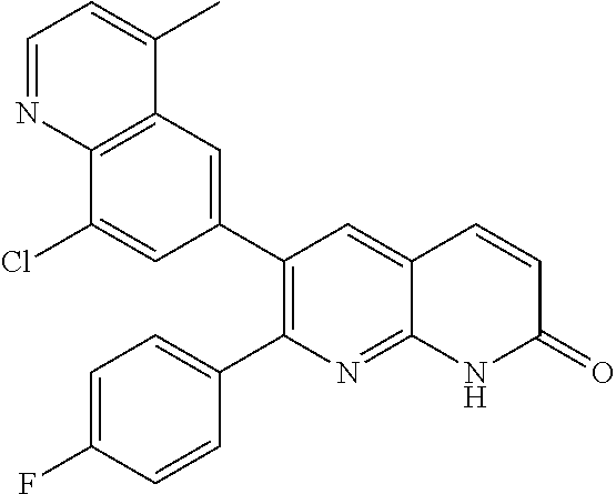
C12=C(C=C(C3=C(C4=CC=C(F)C=C4)N=C4C(=C3)C=CC(=O)N4)C=C1Cl)C(C)=CC=N2
